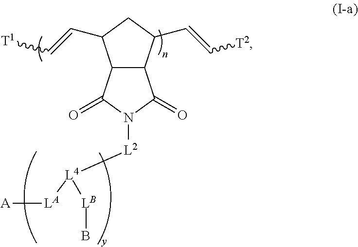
C12C(C(C=C[T2])CC1C=C[T1])C(=O)N([L2][L4]([LA][A])[LB]B)C2=O
